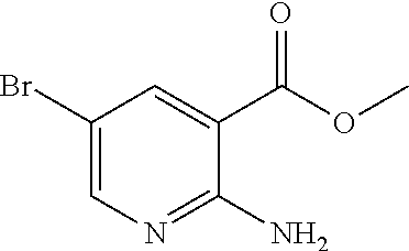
C1(Br)=CN=C(N)C(C(=O)OC)=C1
